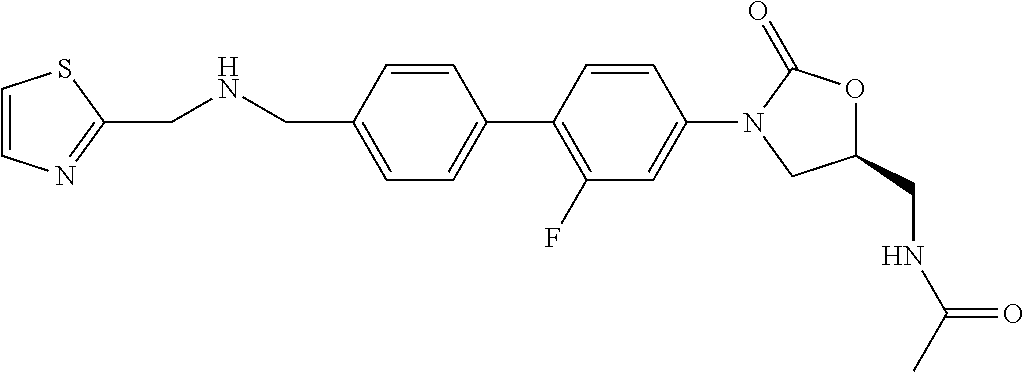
C1(CNC(=O)C)OC(=O)N(C2=CC(F)=C(C3=CC=C(CNCC4=NC=CS4)C=C3)C=C2)C1
